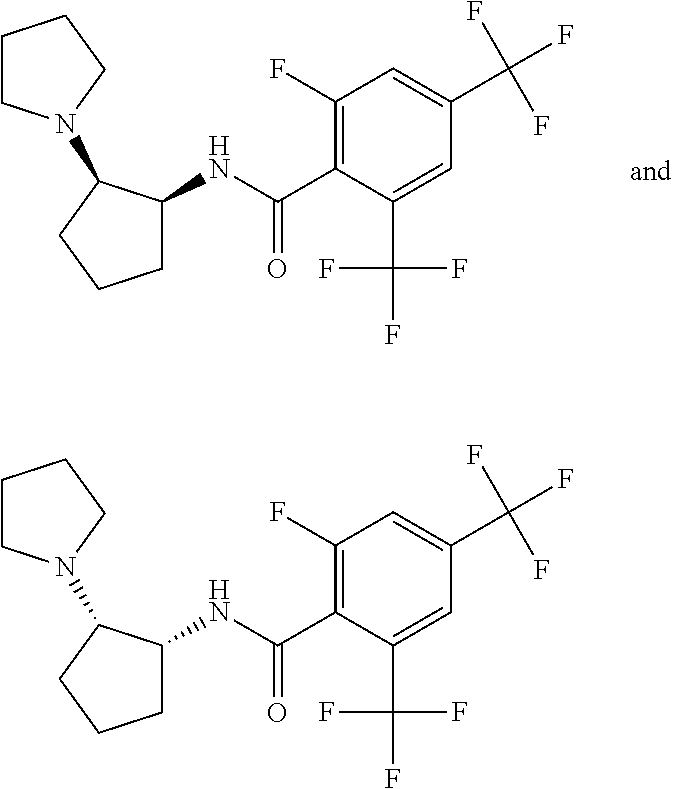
C1(F)=C(C(NC2CCCC2N2CCCC2)=O)C(C(F)(F)F)=CC(C(F)(F)F)=C1.C1(F)=C(C(NC2CCCC2N2CCCC2)=O)C(C(F)(F)F)=CC(C(F)(F)F)=C1
